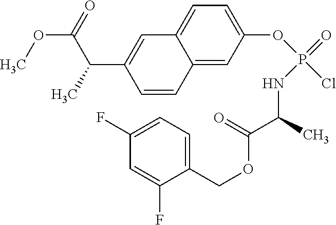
C1(OP(Cl)(=O)NC(C(=O)OCC2=CC=C(F)C=C2F)C)=CC=C2C(=C1)C=CC(C(C)C(=O)OC)=C2
